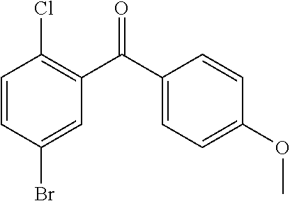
C1=CC(Br)=CC(C(=O)C2=CC=C(OC)C=C2)=C1Cl
